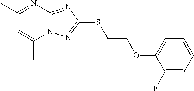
C12=NC(SCCOC3=CC=CC=C3F)=NN1C(C)=CC(C)=N2
